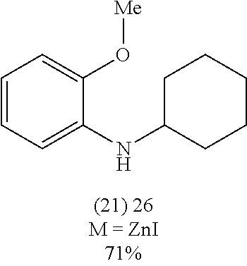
C1=CC=C(NC2CCCCC2)C(O[Me])=C1
